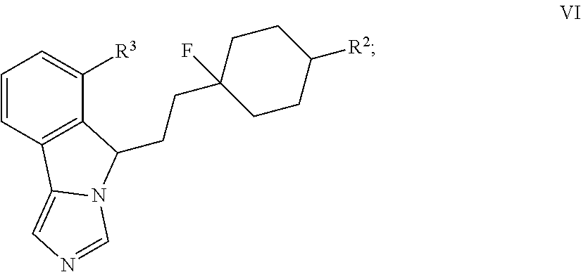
C(CC1(F)CCC([R2])CC1)C1C2=C(C=CC=C2[R3])C2=CN=CN21
